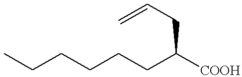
CCCCCCC([COOH])CC=C
